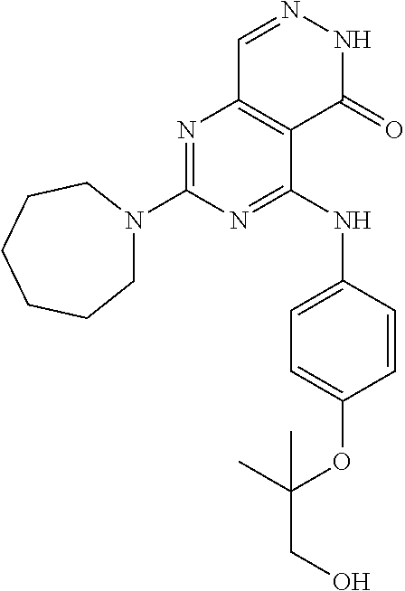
N1=C(N2CCCCCC2)N=C(NC2=CC=C(OC(C)(C)CO)C=C2)C2=C1C=NNC2=O
